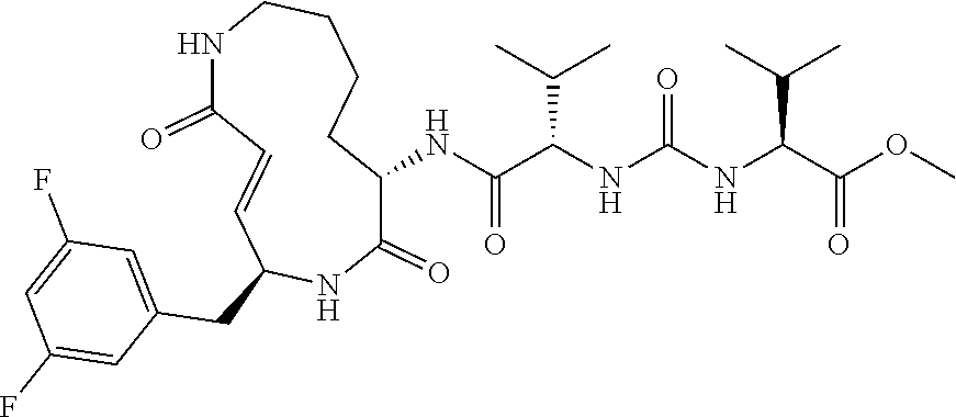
C1(NC(C(NC(NC(C(OC)=O)C(C)C)=O)C(C)C)=O)C(=O)NC(CC2=CC(F)=CC(F)=C2)C=CC(=O)NCCCC1
